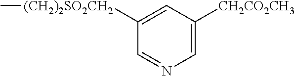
C1([(CH2)2SO2CH2]C)=CC([CH2CO2CH3])=CN=C1
